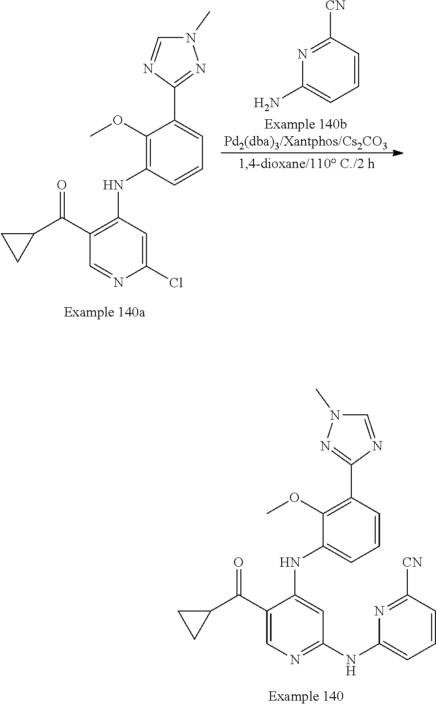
CN1C=NC(C2=CC=CC(NC3=C(C(C4CC4)=O)C=NC(Cl)=C3)=C2OC)=N1.C1([CN])=NC(N)=CC=C1.CN1C=NC(C2=C(OC)C(NC3=CC(NC4=CC=CC([CN])=N4)=NC=C3C(C3CC3)=O)=CC=C2)=N1
